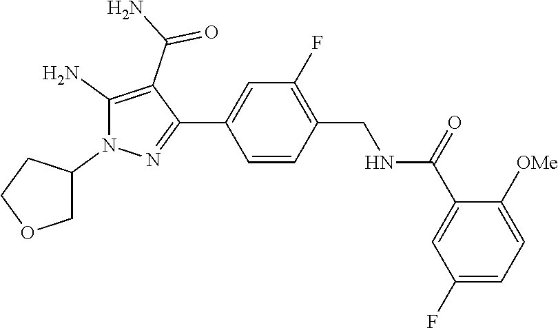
C1=CC(C2=NN(C3CCOC3)C(N)=C2C(N)=O)=CC(F)=C1CNC(C1=CC(F)=CC=C1[OMe])=O
